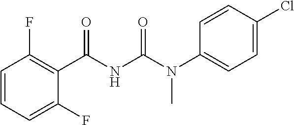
C(N(C1=CC=C(Cl)C=C1)C)(=O)NC(=O)C1=C(F)C=CC=C1F
